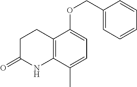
C12=C(C(C)=CC=C1OCC1=CC=CC=C1)NC(=O)CC2
